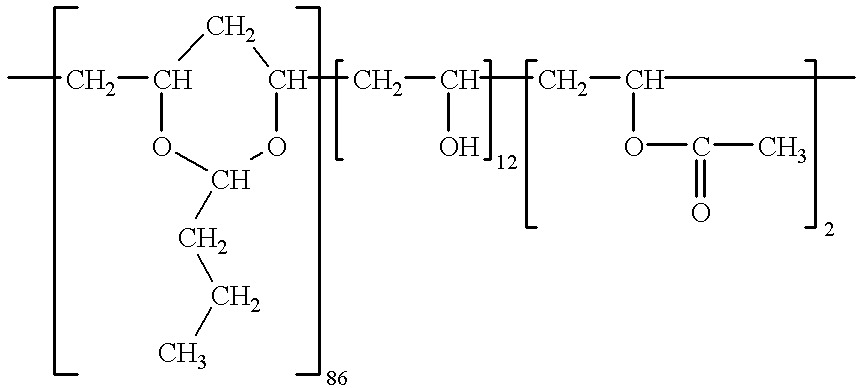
C(C1OC(CCC)OC(CC(O)CC(OC(C)=O)CCC)C1)C
